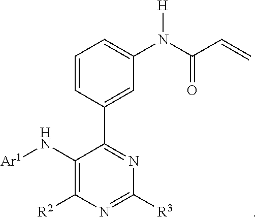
C1(N[Ar1])=C([R2])N=C([R3])N=C1C1=CC(N(C(C=C)=O)[H])=CC=C1
